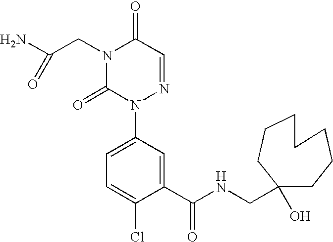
C(CN1C(=O)N(C2=CC=C(Cl)C(C(NCC3(O)CCCCCCC3)=O)=C2)N=CC1=O)(N)=O
